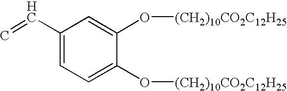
C1(O[(CH2)10CO2C12H25])=CC(C=C)=CC=C1O[(CH2)10CO2C12H25]
